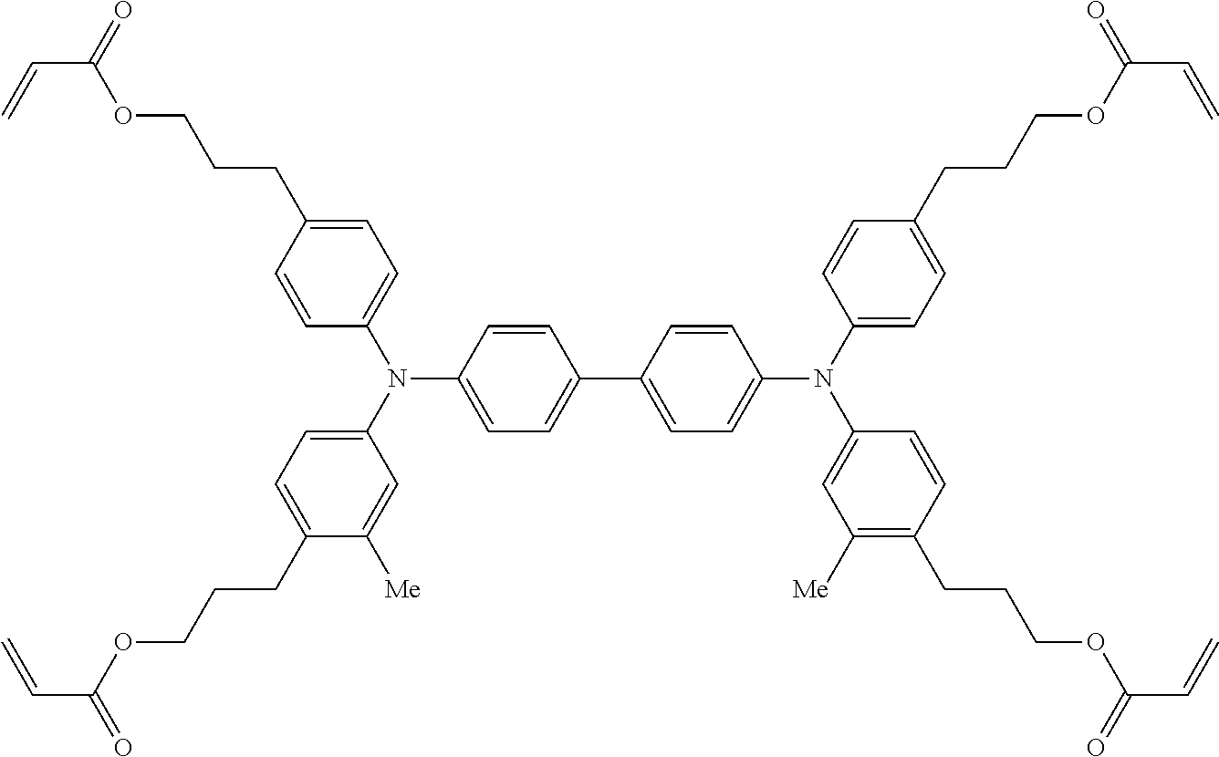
C1=CC(C2=CC=C(N(C3=CC=C(CCCOC(C=C)=O)C([Me])=C3)C3=CC=C(CCCOC(C=C)=O)C=C3)C=C2)=CC=C1N(C1=CC=C(CCCOC(C=C)=O)C=C1)C1=CC([Me])=C(CCCOC(C=C)=O)C=C1
